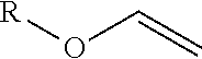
O(C=C)[R]
